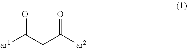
[ar1]C(=O)CC(=O)[ar2]
